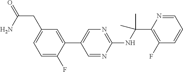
C1(NC(C2=C(F)C=CC=N2)(C)C)=NC=C(C2=CC(CC(=O)N)=CC=C2F)C=N1
